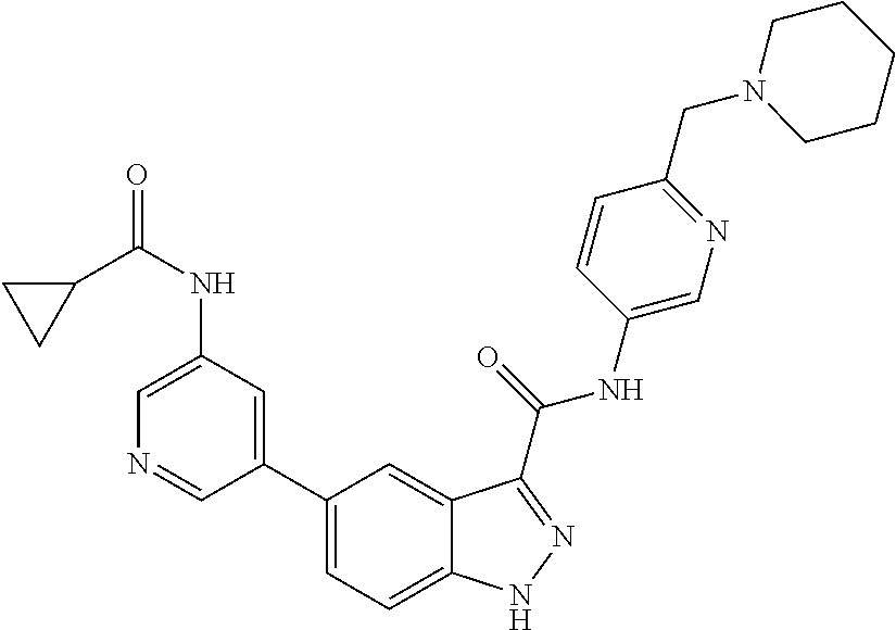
C1(NC(C2CC2)=O)=CN=CC(C2=CC=C3C(=C2)C(C(NC2=CN=C(CN4CCCCC4)C=C2)=O)=NN3)=C1
